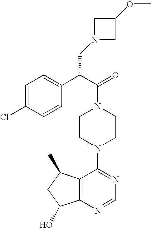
C(N1CCN(C2=NC=NC3=C2C(C)CC3O)CC1)(C(C1=CC=C(Cl)C=C1)CN1CC(OC)C1)=O
